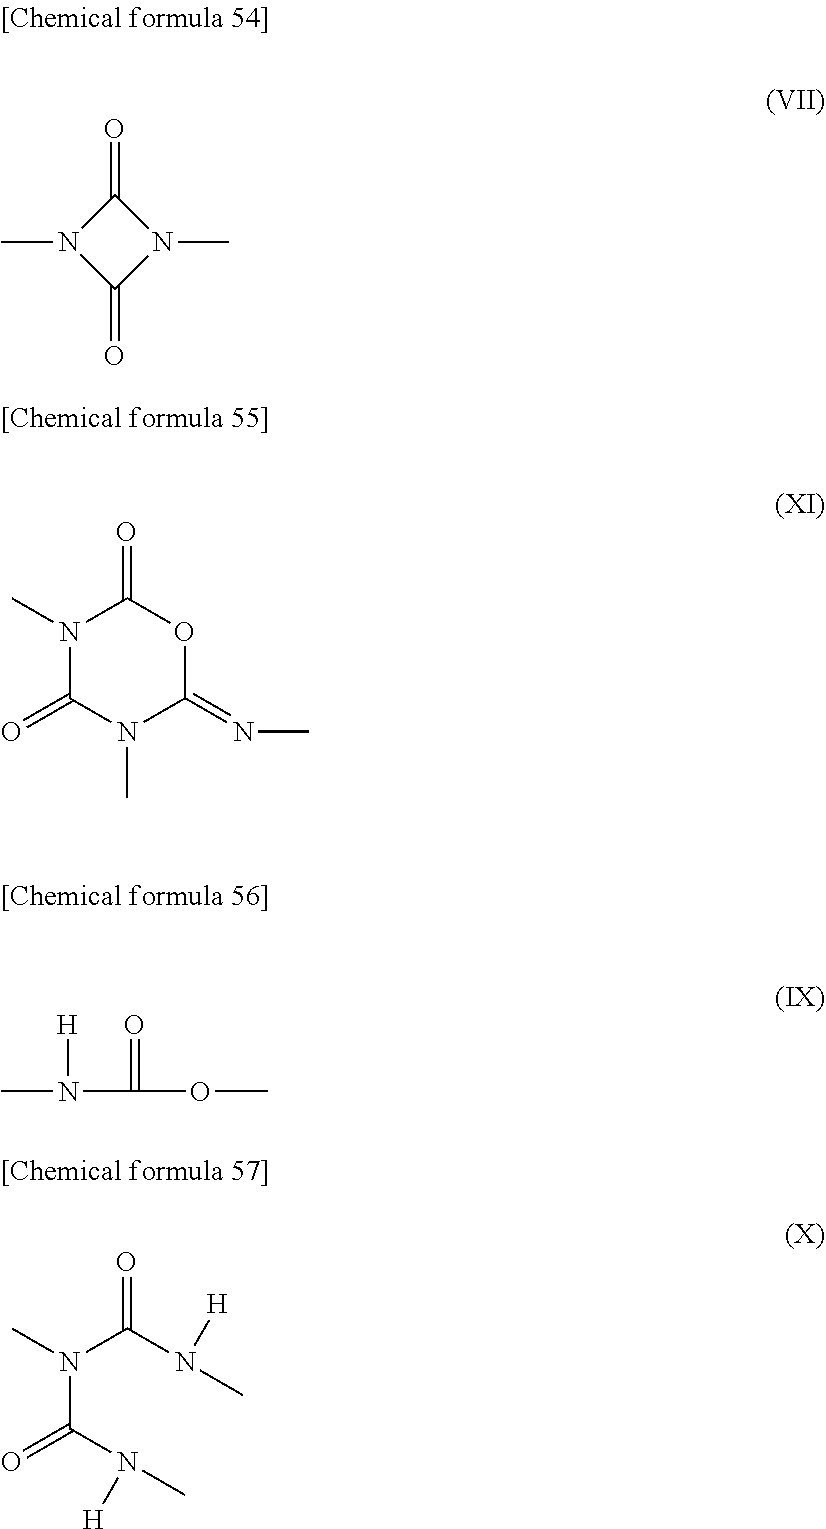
C1(=O)N(C)C(=O)N1C.C(OC)(=O)N(C)[H].CN(C(N(C)[H])=O)C(=O)N(C)[H].N1(C)C(=O)N(C)C(=NC)OC1=O
